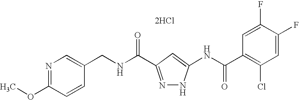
C(NC(=O)C1=NNC(NC(C2=C(Cl)C=C(F)C(F)=C2)=O)=C1)C1=CN=C(OC)C=C1.[2HCl]
